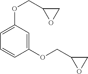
C1OC1COC1=CC(OCC2CO2)=CC=C1
